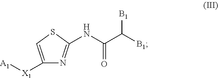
C1([X1][A1])=CSC(NC(C([B1])[B1])=O)=N1
